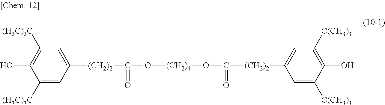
C1([(H3C)3C])=CC([(CH2)2]C(=O)O[(CH2)4]OC(=O)[(CH2)2]C2=CC([C(CH3)3])=C(O)C([C(CH3)3])=C2)=CC([(H3C)3C])=C1O
